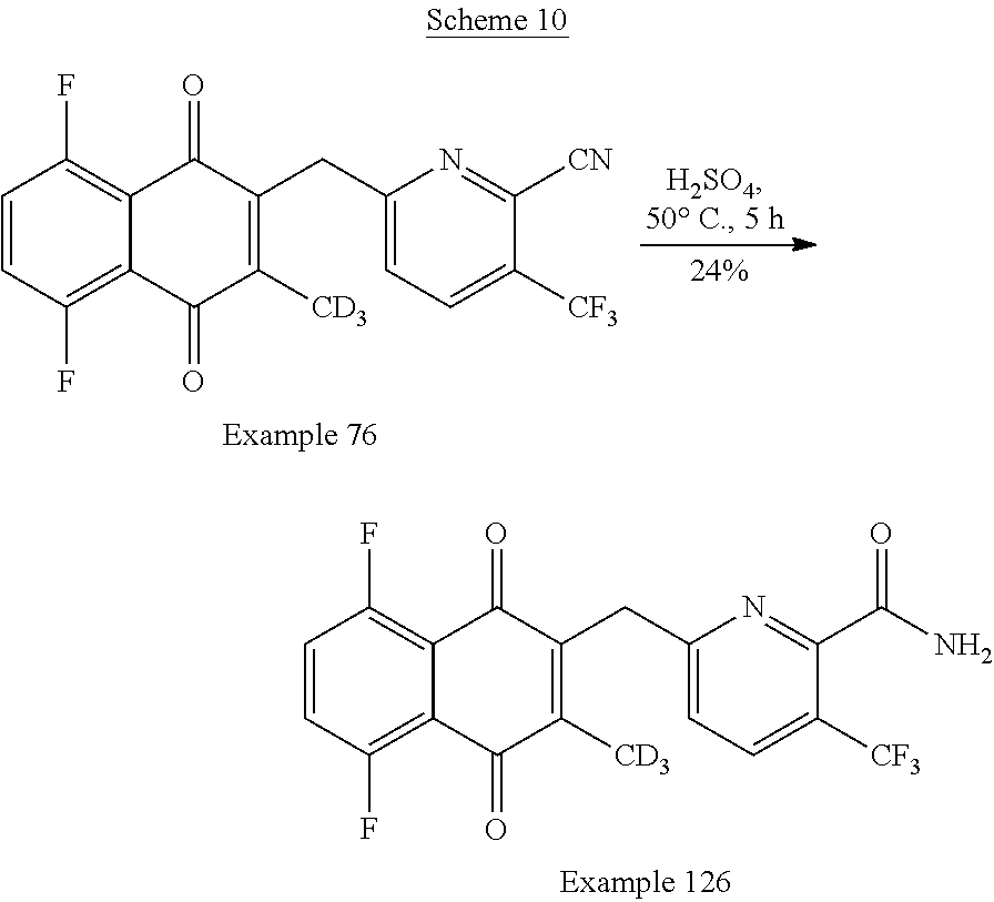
C1=CC(F)=C2C(=C1F)C(=O)C(CC1=CC=C([CF3])C([CN])=N1)=C([CD3])C2=O.C1(CC2=CC=C([CF3])C(C(=O)N)=N2)=C([CD3])C(=O)C2=C(F)C=CC(F)=C2C1=O
